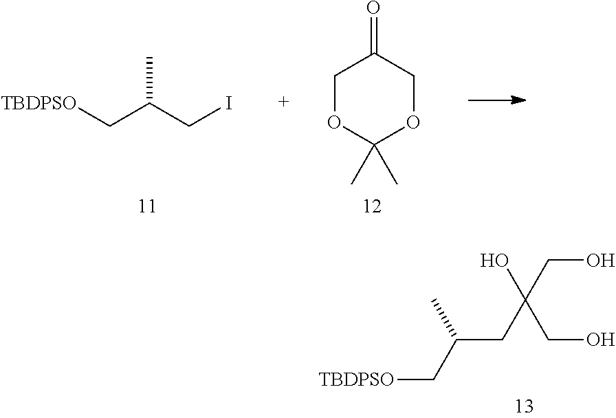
C(C(CI)C)[TBDPSO].C1OC(C)(C)OCC1=O.[TBDPSO]CC(CC(CO)(CO)O)C
